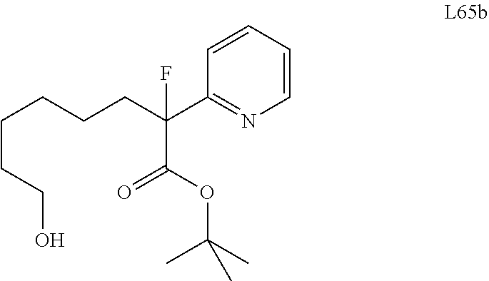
C1=CC=CC(C(CCCCCCO)(C(OC(C)(C)C)=O)F)=N1
